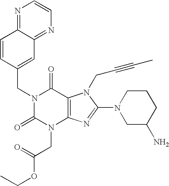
C1=CC(CN2C(=O)N(CC(OCC)=O)C3=C(C2=O)N(CC#CC)C(N2CC(N)CCC2)=N3)=CC2=NC=CN=C12
